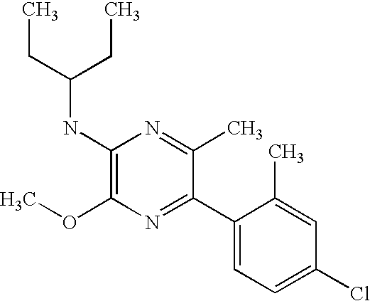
C1(NC(CC)CC)=C(OC)N=C(C2=CC=C(Cl)C=C2C)C(C)=N1
